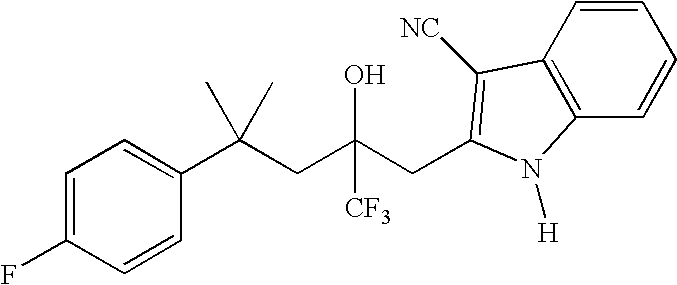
C1=CC(C(CC(CC2=C([NC])C3=C(C=CC=C3)N2[H])(O)[CF3])(C)C)=CC=C1F
